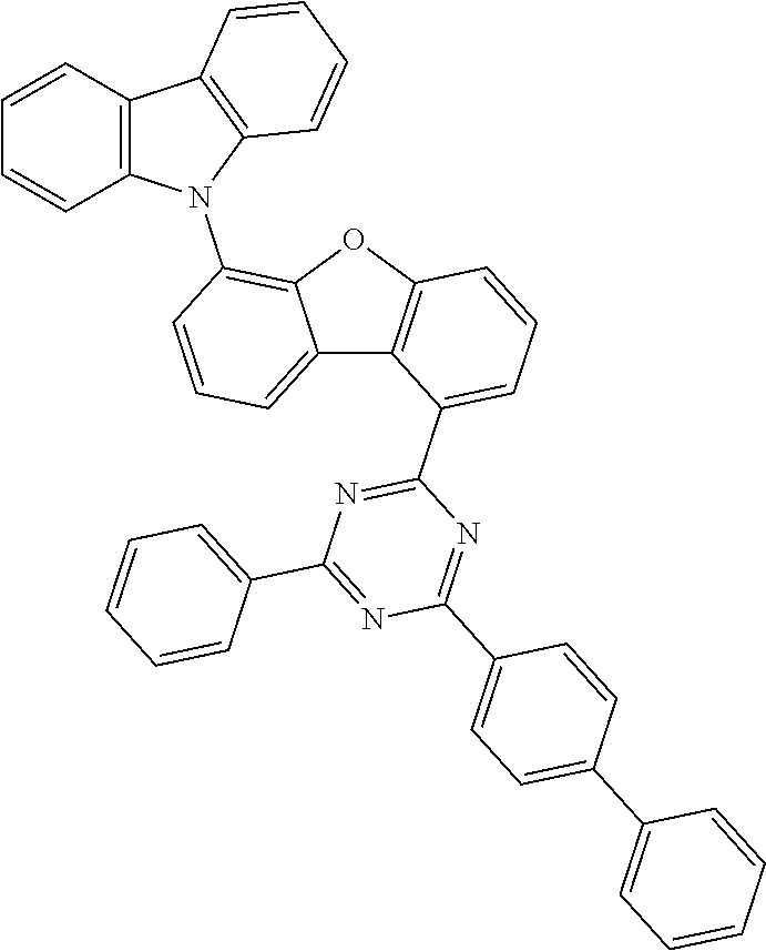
C12=CC=CC(N3C4=C(C5=C3C=CC=C5)C=CC=C4)=C1OC1=C2C(C2=NC(C3=CC=CC=C3)=NC(C3=CC=C(C4=CC=CC=C4)C=C3)=N2)=CC=C1
